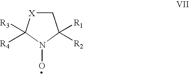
C1[X]C([R3])([R4])N(O)C1([R1])[R2]
